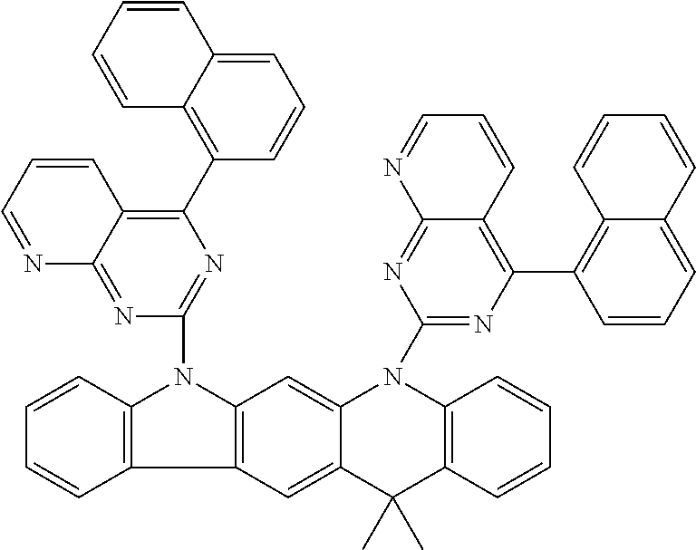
C12=C(C3=C(N1C1=NC(C4=C5C(=CC=C4)C=CC=C5)=C4C(=N1)N=CC=C4)C=C1C(=C3)C(C)(C)C3=C(N1C1=NC(C4=C5C(=CC=C4)C=CC=C5)=C4C(=N1)N=CC=C4)C=CC=C3)C=CC=C2
